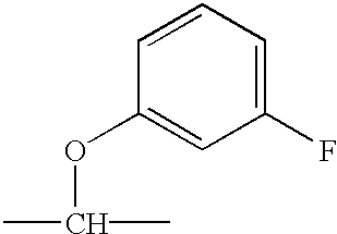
C1=CC(OC(C)C)=CC(F)=C1
